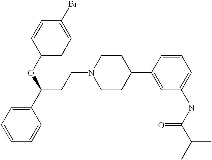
C(CN1CCC(C2=CC(NC(C(C)C)=O)=CC=C2)CC1)C(C1=CC=CC=C1)OC1=CC=C(Br)C=C1
